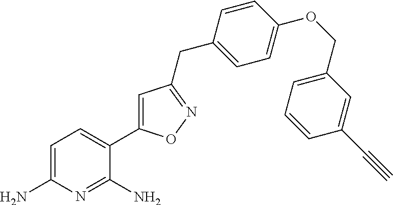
C1=C(N)N=C(N)C(C2=CC(CC3=CC=C(OCC4=CC=CC(C#C)=C4)C=C3)=NO2)=C1
